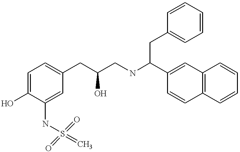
C1=C(O)C(NS(=C)(=O)=O)=CC(CC(CNC(C2=CC3=C(C=C2)C=CC=C3)CC2=CC=CC=C2)O)=C1
